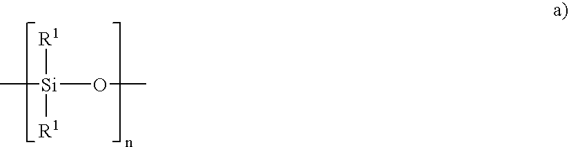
C[Si](OC)([R1])[R1]
